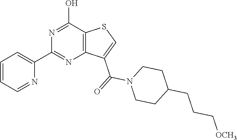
N1=C(O)C2=C(N=C1C1=CC=CC=N1)C(C(=O)N1CCC(CCC[OCH3])CC1)=CS2
